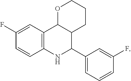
C1(F)=CC2=C(C=C1)NC(C1=CC=CC(F)=C1)C1C2OCCC1
